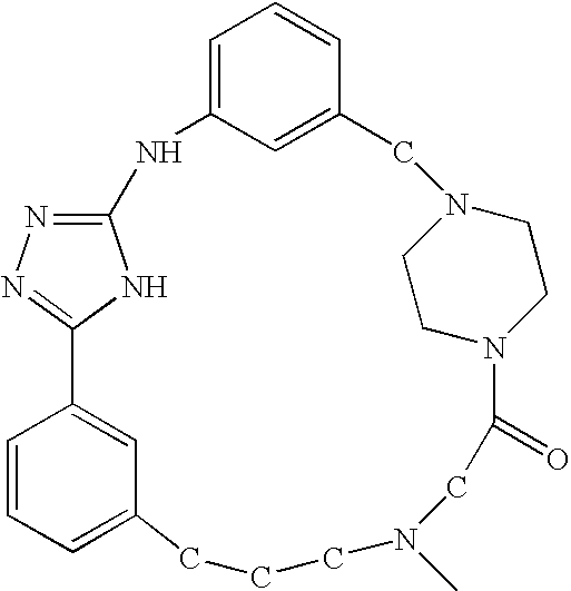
C1=CC=C2C=C1C1=NN=C(N1)NC1=CC=CC(=C1)CN1CCN(CC1)C(=O)CN(C)CCC2
